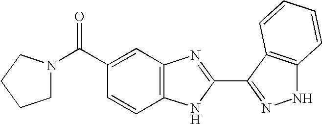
C1N(C(C2=CC3=C(C=C2)NC(C2=NNC4=C2C=CC=C4)=N3)=O)CCC1
